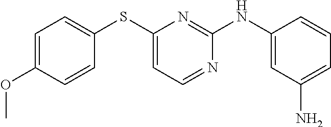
C1=C(OC)C=CC(SC2=CC=NC(NC3=CC(N)=CC=C3)=N2)=C1
